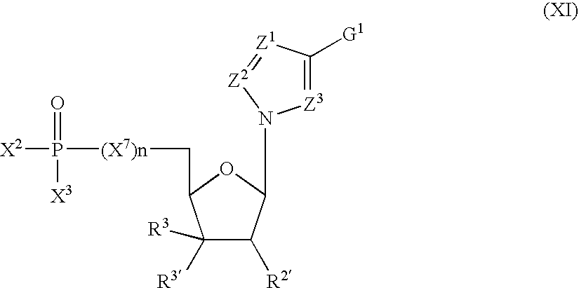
C1([R3])([R3])C([R2])C(N2[Z2]=[Z1]C([G1])=[Z3]2)OC1C[(X7)n]P([X2])(=O)[X3]
